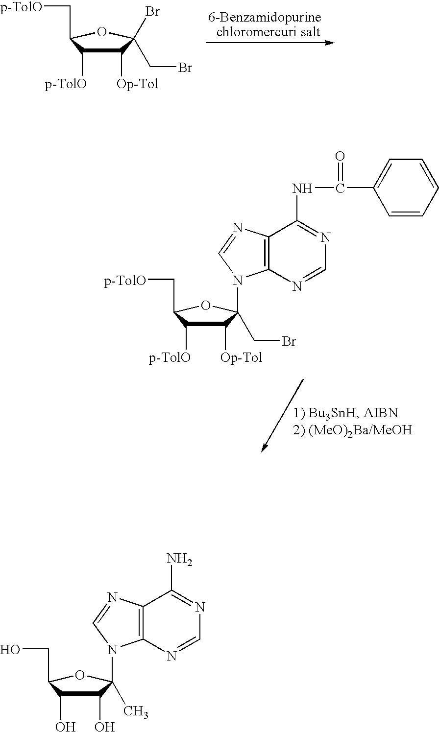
C1([Op-Tol])C([p-TolO])C(C[p-TolO])OC1(Br)CBr.C1([Op-Tol])C([p-TolO])C(C[p-TolO])OC1(CBr)N1C2=C(N=C1)C(NC(=O)C1=CC=CC=C1)=NC=N2.C1(O)C(O)C(CO)OC1(C)N1C2=C(N=C1)C(N)=NC=N2
